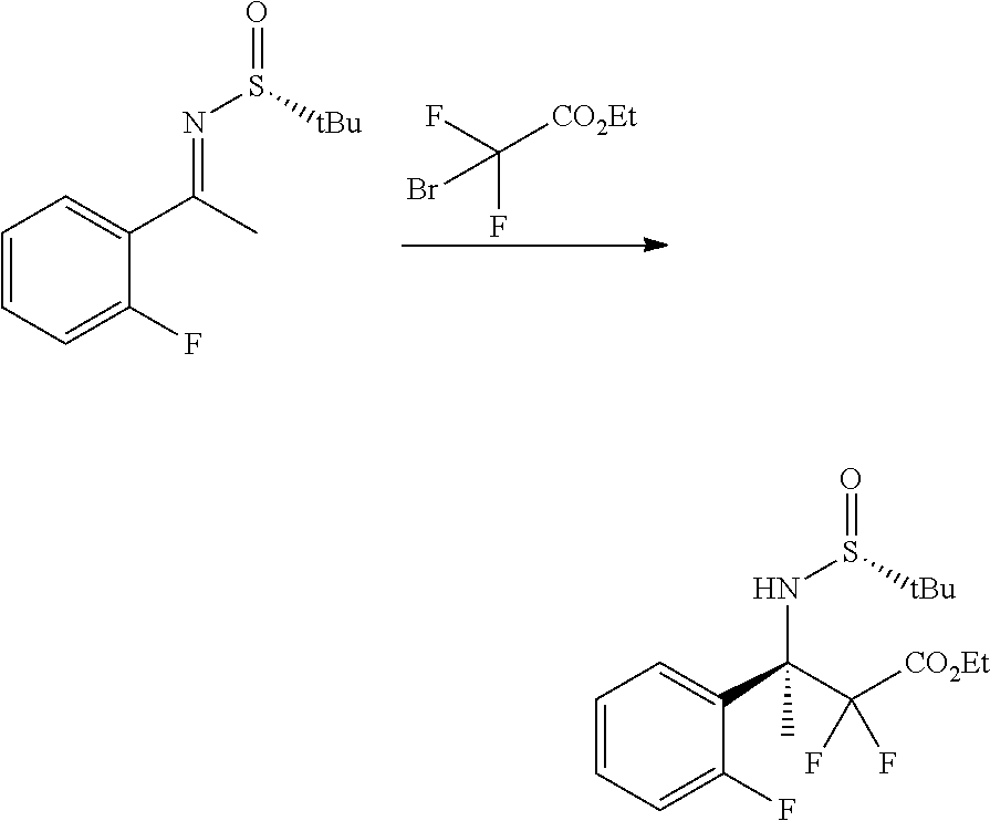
C1=CC=C(F)C(C(C([CO2Et])(F)F)(NS(=O)[tBu])C)=C1.C1=CC=C(F)C(C(C)=NS(=O)[tBu])=C1.FC([CO2Et])(F)Br
